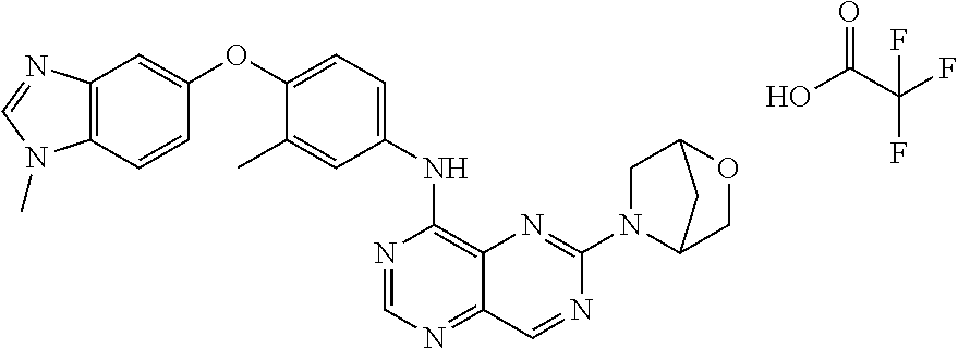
C12=C(C=CC(OC3=CC=C(NC4=C5C(=NC=N4)C=NC(N4CC6OCC4C6)=N5)C=C3C)=C1)N(C)C=N2.OC(C(F)(F)F)=O
